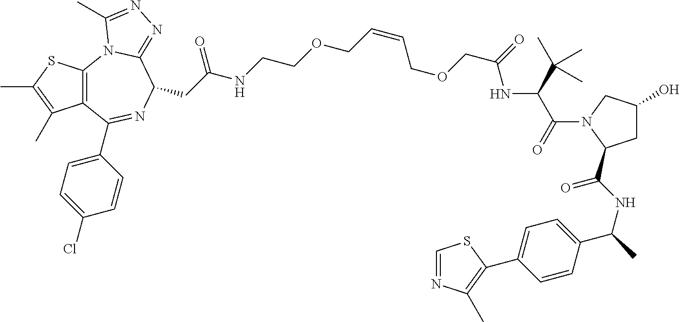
C12=C(C(C3=CC=C(Cl)C=C3)=NC(CC(=O)NCCOCC=CCOCC(NC(C(=O)N3C(C(=O)NC(C4=CC=C(C5=C(C)N=CS5)C=C4)C)CC(O)C3)C(C)(C)C)=O)C3=NN=C(C)N13)C(C)=C(C)S2
